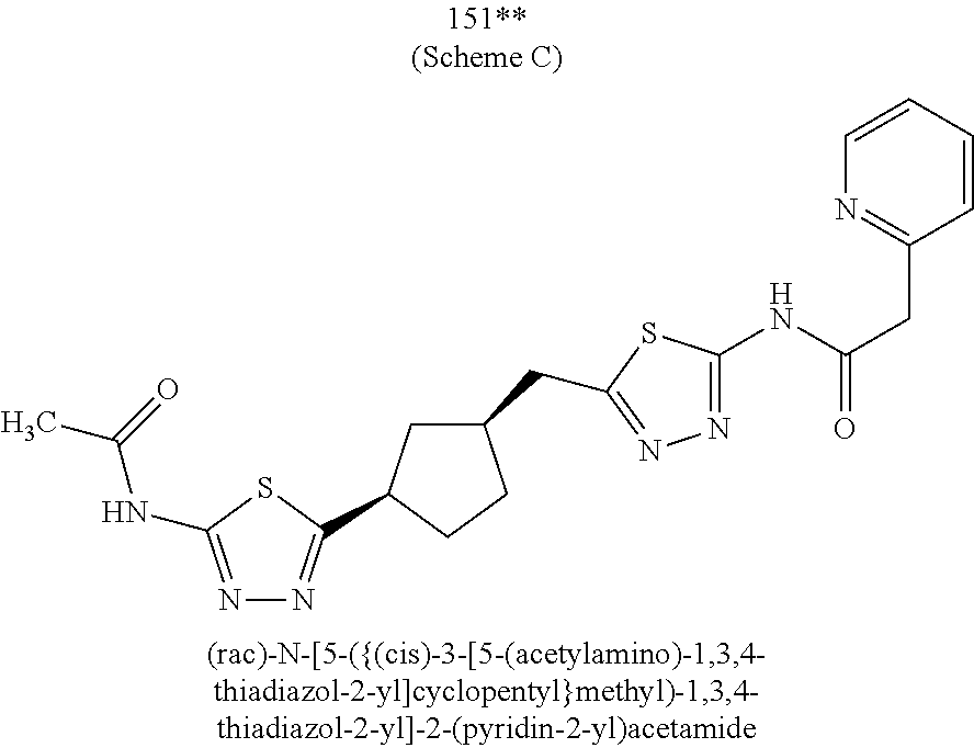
C1C(CC2=NN=C(NC(CC3=NC=CC=C3)=O)S2)CCC1C1=NN=C(NC(=O)C)S1
